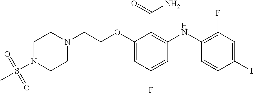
N1(CCOC2=CC(F)=CC(NC3=C(F)C=C(I)C=C3)=C2C(N)=O)CCN(S(=O)(C)=O)CC1
